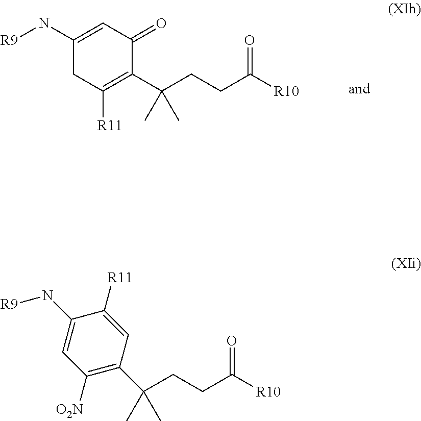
C1([O2N])=C(C(CCC([R10])=O)(C)C)C=C([R11])C(N[R9])=C1.C1(N[R9])=CC(=O)C(C(CCC([R10])=O)(C)C)=C([R11])C1
